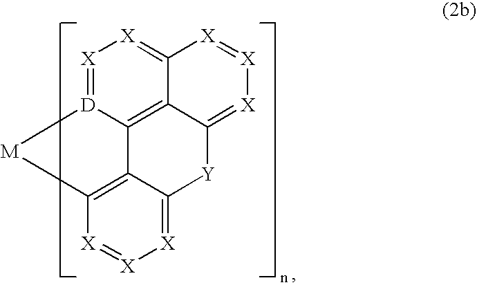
[X]1=[D]2C3=C4C(=[X]1)[X]=[X][X]=C4[Y]C1=[X][X]=[X]C(=C31)[M]2
